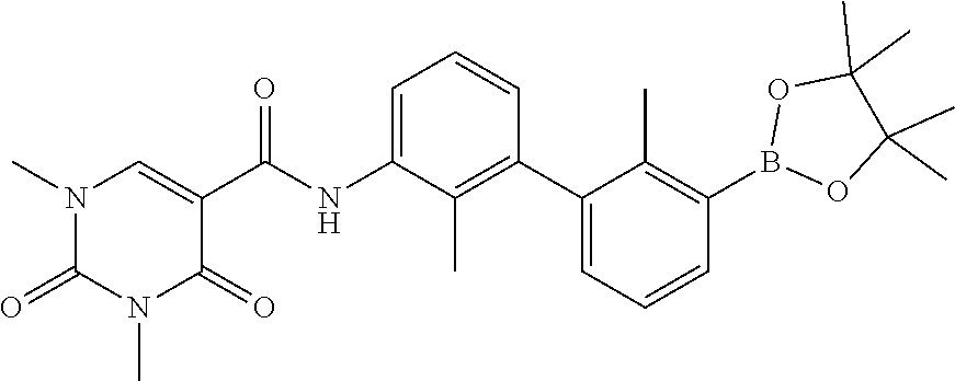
O1B(C2=C(C)C(C3=C(C)C(NC(C4=CN(C)C(=O)N(C)C4=O)=O)=CC=C3)=CC=C2)OC(C)(C)C1(C)C
